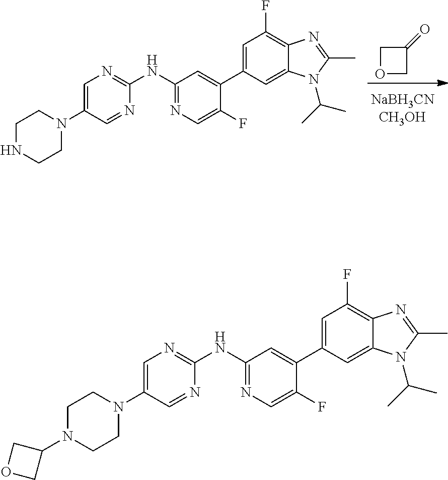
C1OCC1=O.[NaBH3CNCH3OH].N(C1=NC=C(F)C(C2=CC(F)=C3C(=C2)N(C(C)C)C(C)=N3)=C1)C1=NC=C(N2CCNCC2)C=N1.N(C1=NC=C(F)C(C2=CC(F)=C3C(=C2)N(C(C)C)C(C)=N3)=C1)C1=NC=C(N2CCN(C3COC3)CC2)C=N1
